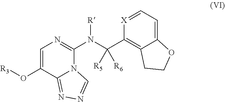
[R3]OC1=CN=C(N(C(C2=C3C(=CC=[X]2)OCC3)([R5])[R6])[R])N2C1=NN=C2
